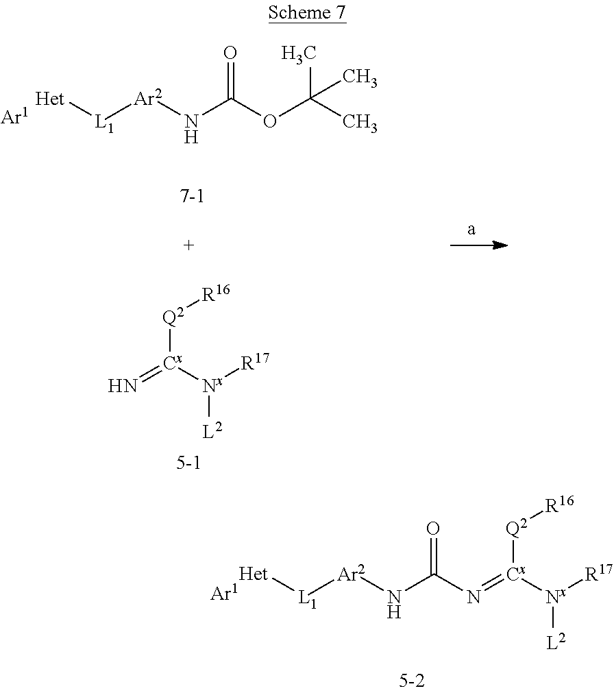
[Het][L1][Ar2]NC(=O)N=[Cx]([Nx]([R17])[L2])[Q2][R16].[Het][L1][Ar2]NC(OC(C)(C)C)=O.N=[Cx]([Nx]([R17])[L2])[Q2][R16]
